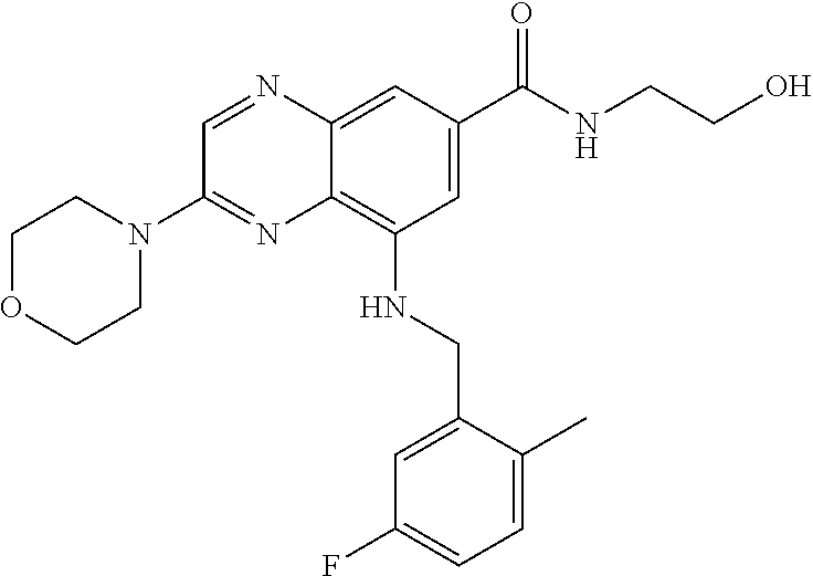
C1=NC2=CC(C(NCCO)=O)=CC(NCC3=CC(F)=CC=C3C)=C2N=C1N1CCOCC1
